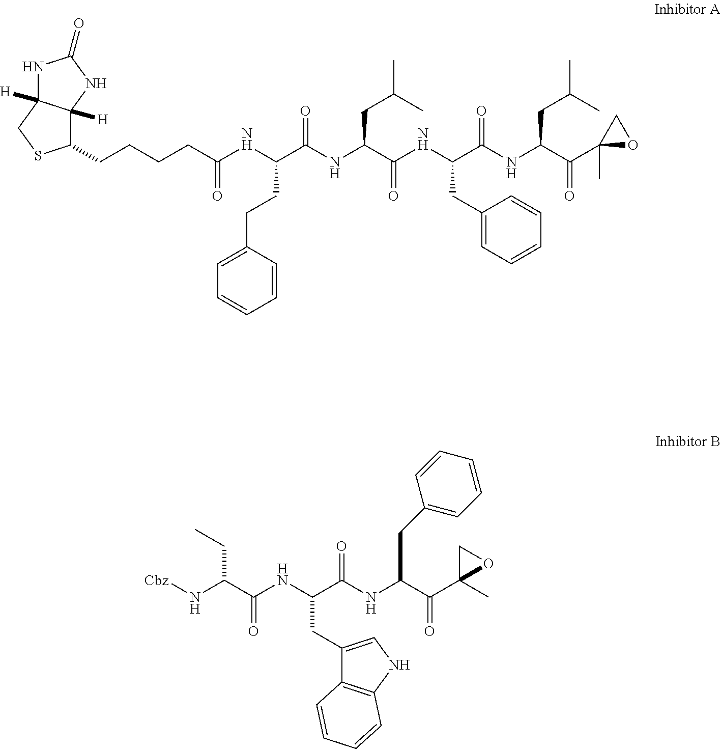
C(CCCC(NC(C(NC(C(NC(C(NC(C(C1(C)OC1)=O)CC(C)C)=O)CC1=CC=CC=C1)=O)CC(C)C)=O)CCC1=CC=CC=C1)=O)C1C2([H])C([H])(CS1)NC(=O)N2.[Cbz]NC(C(NC(C(NC(C(C1(C)OC1)=O)CC1=CC=CC=C1)=O)CC1=CNC2=C1C=CC=C2)=O)CC
